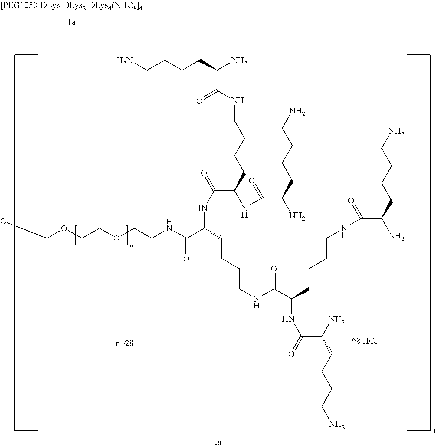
C(N)(CCCCN)C(NCCCCC(C(NC(C(NCCOCCOCC)=O)CCCCNC(C(CCCCNC(C(CCCCN)N)=O)NC(=O)C(N)CCCCN)=O)=O)NC(C(CCCCN)N)=O)=O
